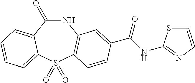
C1(=O)NC2=C(S(=O)(=O)C3=CC=CC=C13)C=CC(C(NC1=NC=CS1)=O)=C2
